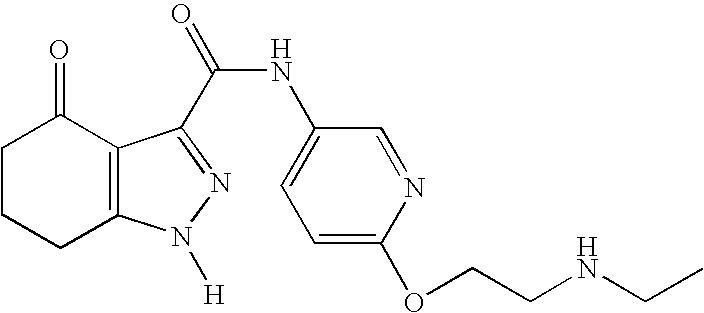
C1CCC2=C(C1=O)C(C(NC1=CC=C(OCCNCC)N=C1)=O)=NN2[H]
